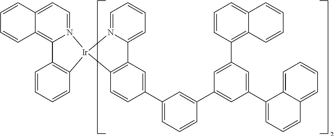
C12=CC=CC=N1[Ir]1(C3=C2C=C(C2=CC=CC(C4=CC(C5=CC=CC6=CC=CC=C56)=CC(C5=C6C(=CC=C5)C=CC=C6)=C4)=C2)C=C3)N2=CC=C3C(=C2C2=C1C=CC=C2)C=CC=C3
